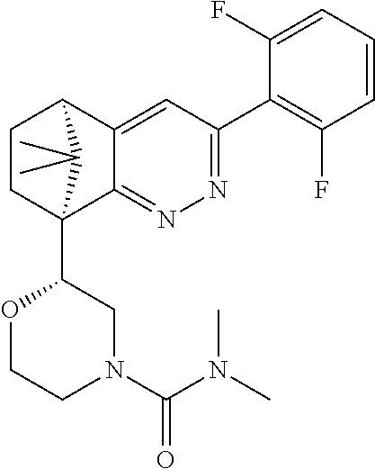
C1CC2(C3OCCN(C(N(C)C)=O)C3)C3=NN=C(C4=C(F)C=CC=C4F)C=C3C1C2(C)C
